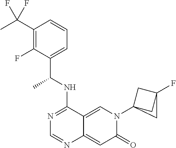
C1(C(C)(F)F)=C(F)C(C(NC2=NC=NC3=CC(=O)N(C45CC(F)(C4)C5)C=C23)C)=CC=C1
